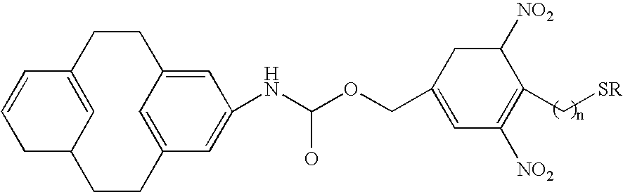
C12CCC3=CC(=CC(NC(OCC4=CC([NO2])=C(C[SR])C([NO2])C4)O)=C3)CCC(=C1)C=CC2
